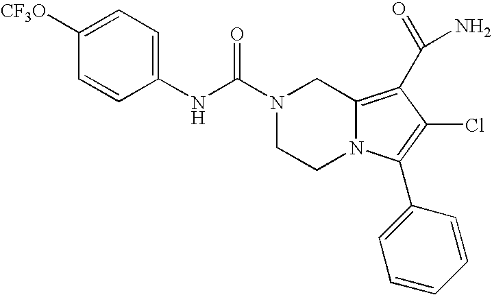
[CF3O]C1=CC=C(NC(N2CCN3C(=C(C(N)=O)C(Cl)=C3C3=CC=CC=C3)C2)=O)C=C1
